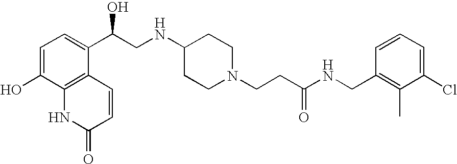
C1=C(O)C2=C(C(C(CNC3CCN(CCC(NCC4=C(C)C(Cl)=CC=C4)=O)CC3)O)=C1)C=CC(=O)N2
